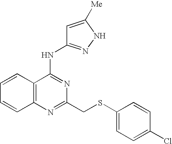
C1=CC2=C(C=C1)N=C(CSC1=CC=C(Cl)C=C1)N=C2NC1=NNC([Me])=C1
